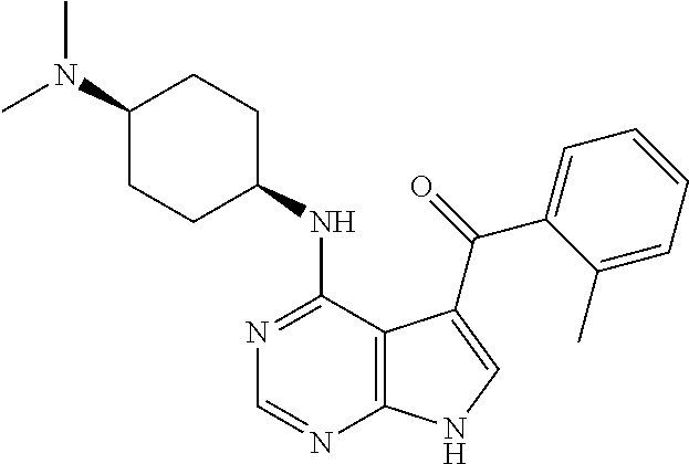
C1(N(C)C)CCC(NC2=NC=NC3=C2C(C(=O)C2=CC=CC=C2C)=CN3)CC1
